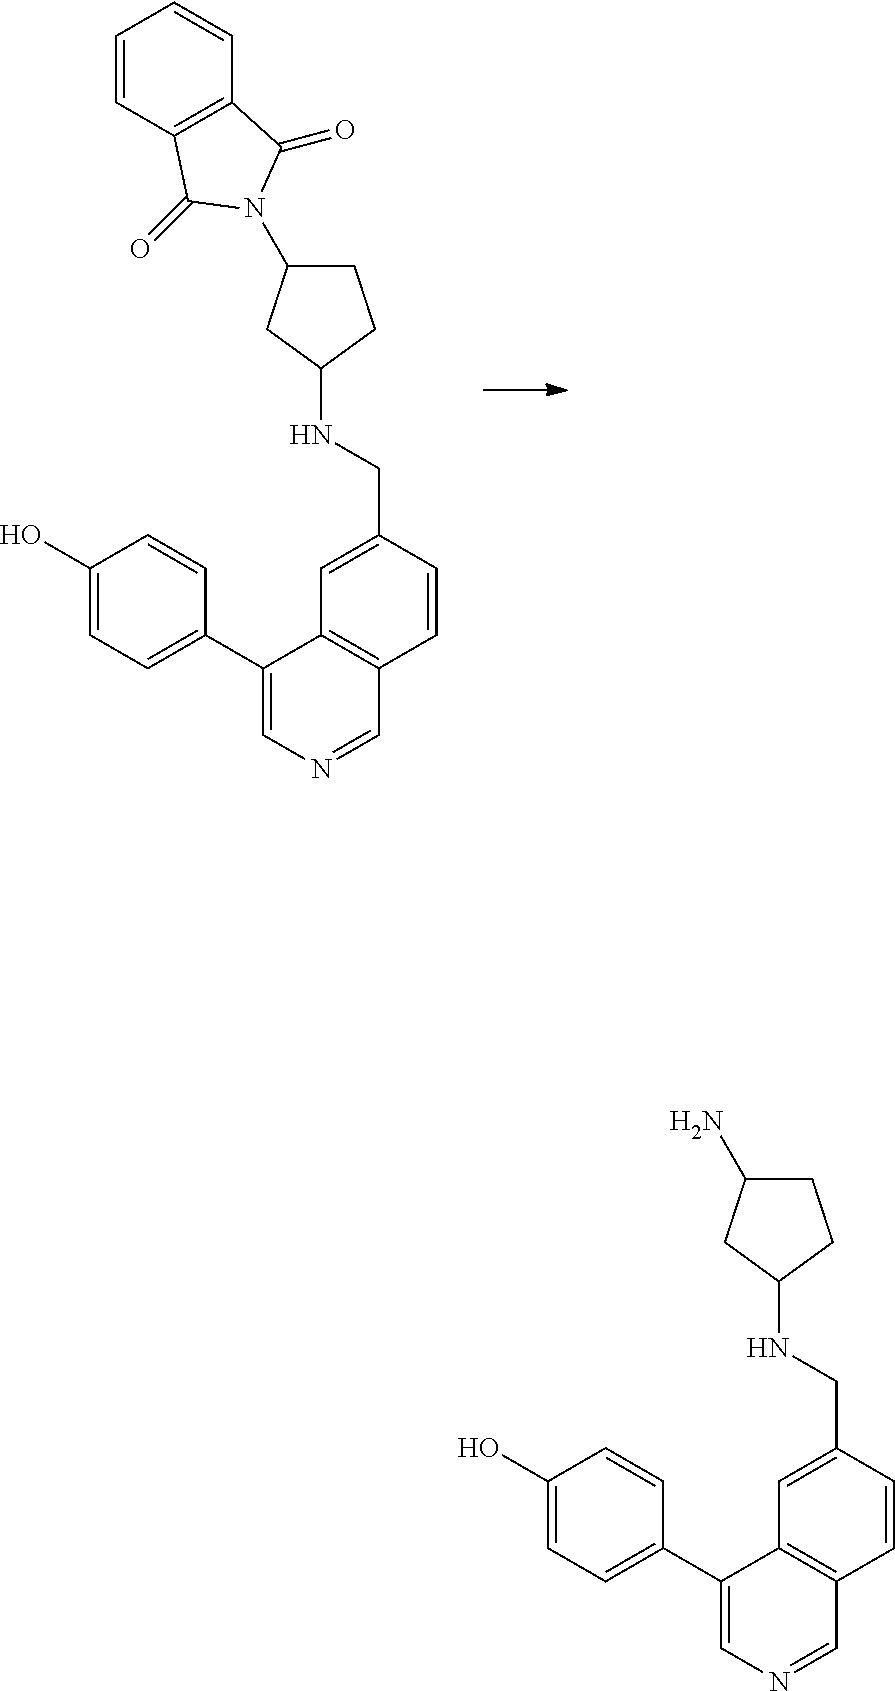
NC1CCC(NCC2=CC3=C(C=NC=C3C3=CC=C(O)C=C3)C=C2)C1.C1=CC2=C(C=C1)C(=O)N(C1CCC(NCC3=CC4=C(C=NC=C4C4=CC=C(O)C=C4)C=C3)C1)C2=O
